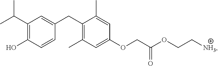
C1(C(C)C)=C(O)C=CC(CC2=C(C)C=C(OCC(OCC[NH3])=O)C=C2C)=C1
